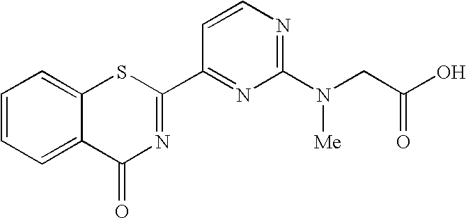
C1(C2=NC(=O)C3=CC=CC=C3S2)=NC(N(CC(O)=O)[Me])=NC=C1
